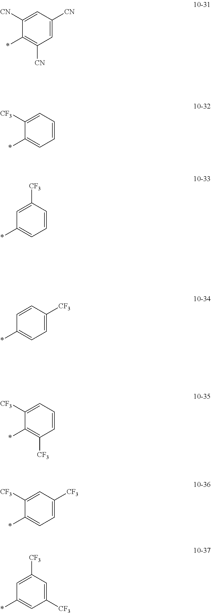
C1([CN])=CC([CN])=CC([CN])=C1*.C1([CF3])=CC=CC=C1*.C1=C([CF3])C=CC=C1*.C1=CC([CF3])=CC=C1*.C1([CF3])=CC=CC([CF3])=C1*.C1([CF3])=CC([CF3])=CC=C1*.C1=C([CF3])C=C([CF3])C=C1*
